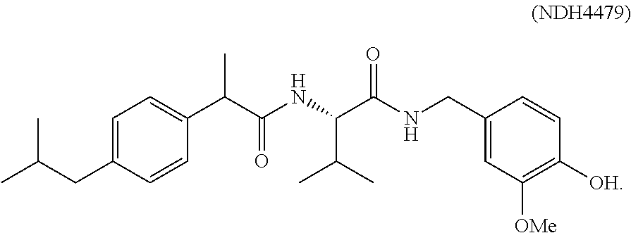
CC(CC1=CC=C(C(C(NC(C(NCC2=CC([OMe])=C([OH])C=C2)=O)C(C)C)=O)C)C=C1)C
